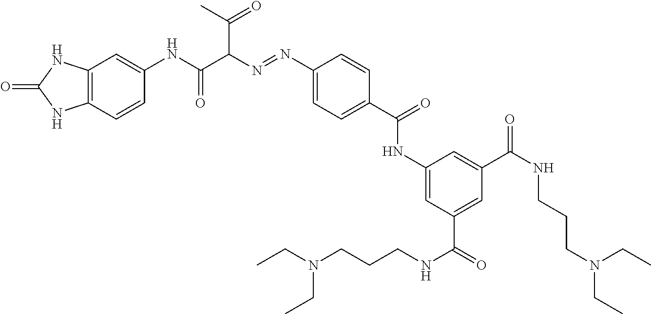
C12=C(C=CC(NC(C(N=NC3=CC=C(C(NC4=CC(C(NCCCN(CC)CC)=O)=CC(C(NCCCN(CC)CC)=O)=C4)=O)C=C3)C(=O)C)=O)=C1)NC(=O)N2
